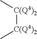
[C(Q4)2]([C(Q4)2]C)C
